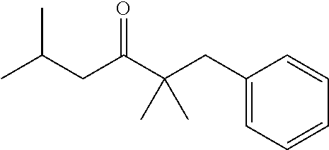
C1(CC(C(CC(C)C)=O)(C)C)=CC=CC=C1
